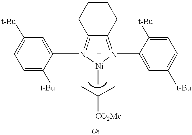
C12=N(C3=CC([t-Bu])=CC=C3[t-Bu])[Ni](C)N(C3=CC([t-Bu])=CC=C3[t-Bu])=C1CCCC2.CC(C)[CO2Me]
